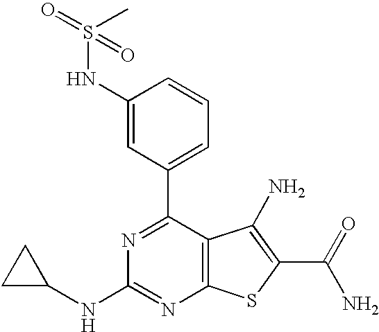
C1(NS(=O)(=O)C)=CC(C2=NC(NC3CC3)=NC3=C2C(N)=C(C(N)=O)S3)=CC=C1
